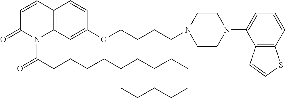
C12=C(C=C(OCCCCN3CCN(C4=CC=CC5=C4C=CS5)CC3)C=C1)N(C(CCCCCCCCCCCCCC)=O)C(=O)C=C2
